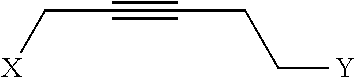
C(C#CCC[Y])[X]
